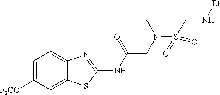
C1=C([F3CO])C=C2C(=C1)N=C(NC(CN(S(CN[Et])(=O)=O)C)=O)S2
